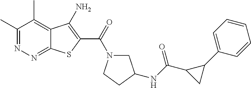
C1(C)=NN=C2C(=C1C)C(N)=C(C(=O)N1CC(NC(C3CC3C3=CC=CC=C3)=O)CC1)S2
